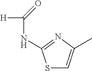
S1C=C(C)N=C1NC([H])=O
